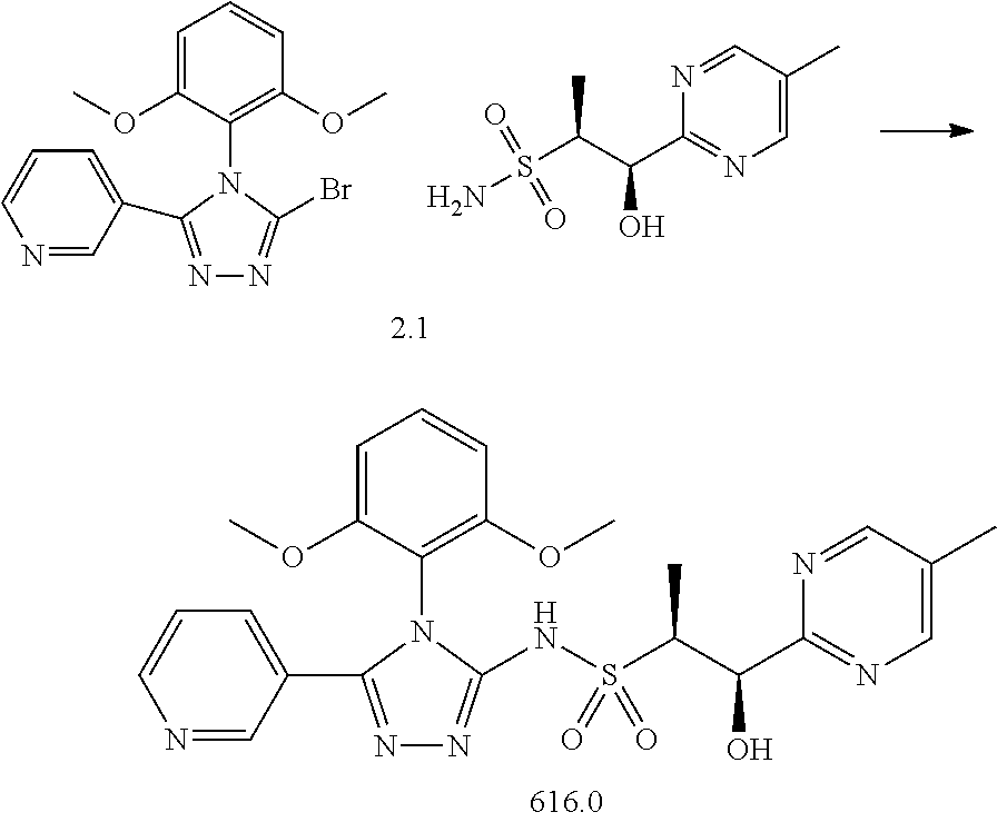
N1=C(C2=CC=CN=C2)N(C2=C(OC)C=CC=C2OC)C(NS(C(C(C2=NC=C(C)C=N2)O)C)(=O)=O)=N1.N1=CC(C2=NN=C(Br)N2C2=C(OC)C=CC=C2OC)=CC=C1.NS(C(C(C1=NC=C(C)C=N1)O)C)(=O)=O
